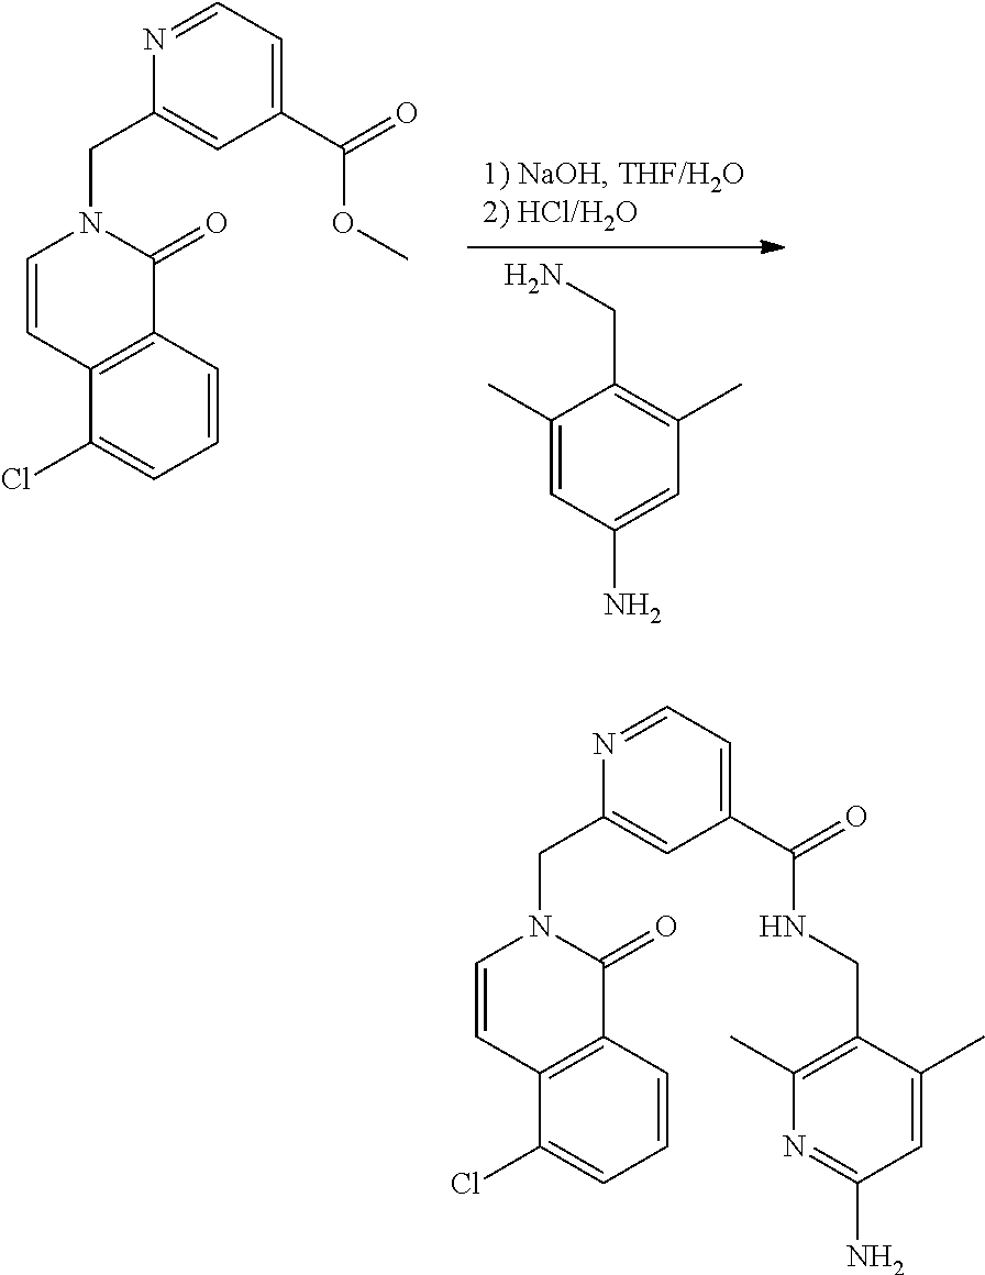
NCC1=C(C)C=C(N)C=C1C.C1(Cl)=CC=CC2=C1C=CN(CC1=CC(C(=O)OC)=CC=N1)C2=O.C1(Cl)=CC=CC2=C1C=CN(CC1=CC(C(=O)NCC3=C(C)N=C(N)C=C3C)=CC=N1)C2=O
